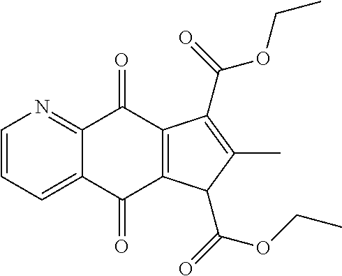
C1=CC=C2C(=N1)C(=O)C1=C(C2=O)C(C(=O)OCC)C(C)=C1C(=O)OCC
